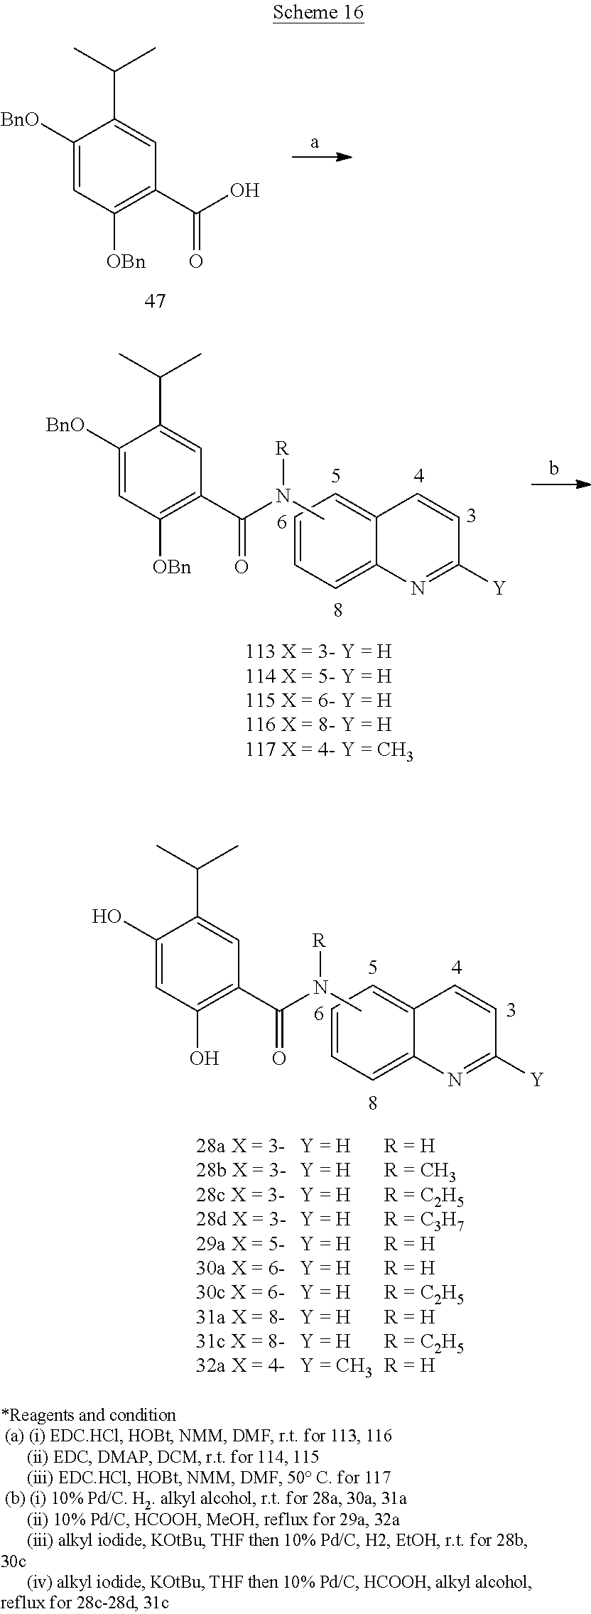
C1([OBn])=C(C(O)=O)C=C(C(C)C)C([BnO])=C1.C1=CC=C2C(=C1)N=C([Y])C=C2.C1([BnO])=CC([OBn])=C(C(N(C)[R])=O)C=C1C(C)C.C1=CC=C2C(=C1)N=C([Y])C=C2.C1(O)=CC(O)=C(C(N(C)[R])=O)C=C1C(C)C
